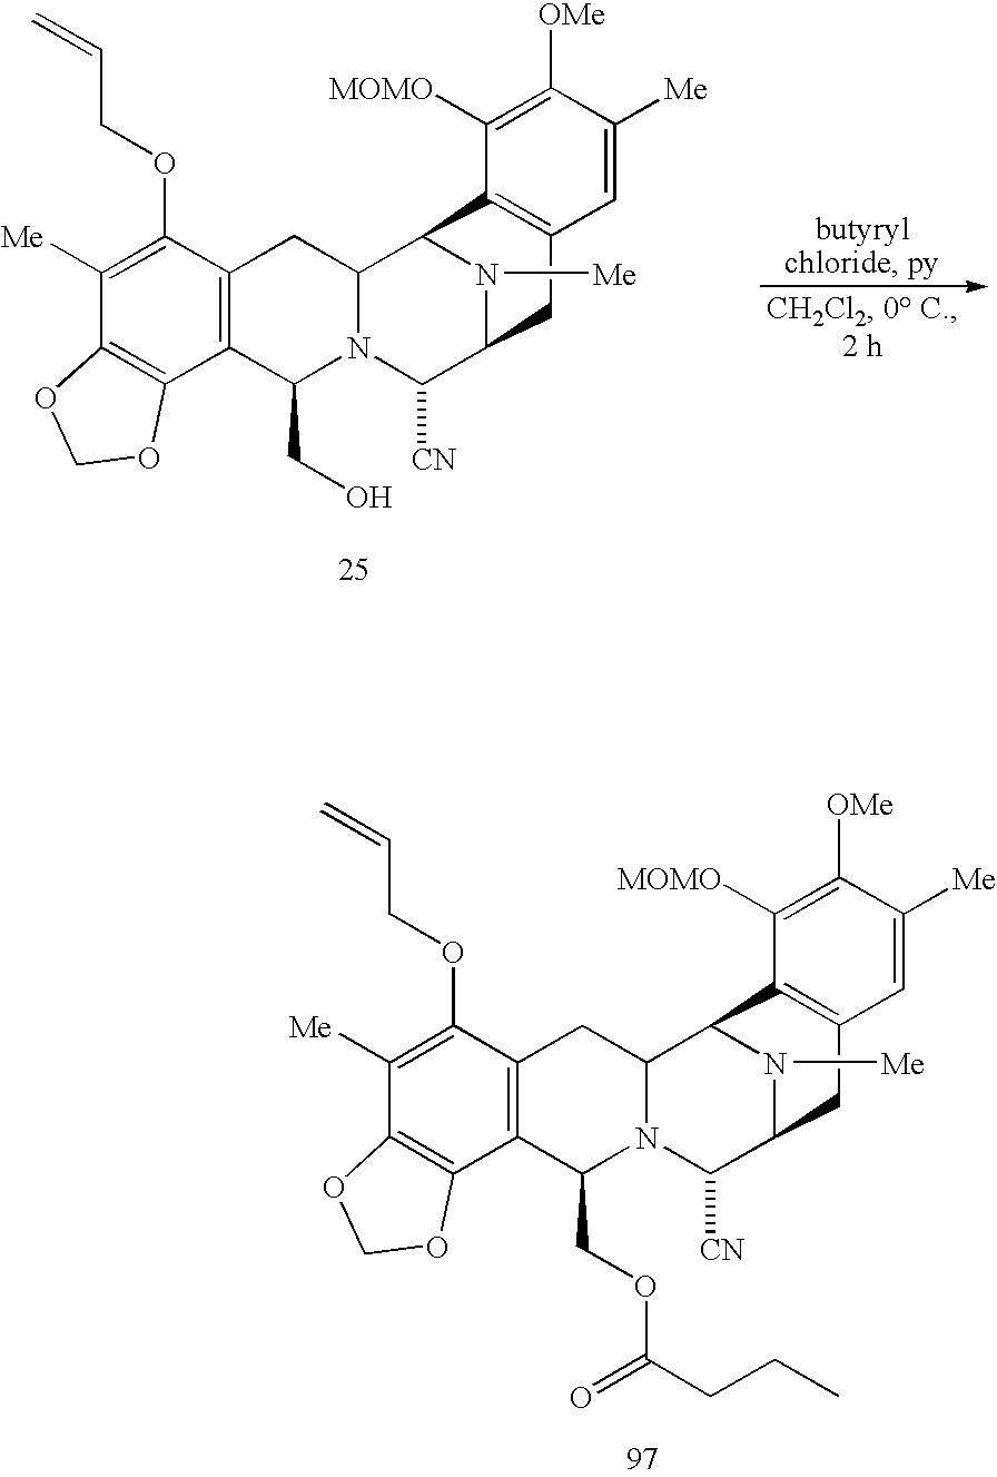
C1([Me])=C(OCC=C)C2=C(C3=C1OCO3)C(CO)N1C(C2)C2N([Me])C(C1[CN])CC1=C2C([MOMO])=C([OMe])C([Me])=C1.C1([Me])=C(OCC=C)C2=C(C3=C1OCO3)C(COC(CCC)=O)N1C(C2)C2N([Me])C(C1[CN])CC1=C2C([MOMO])=C([OMe])C([Me])=C1
